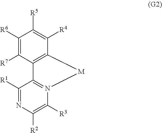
C1([R6])=C([R7])C2=C(C([R4])=C1[R5])[M]N1=C2C([R1])=NC([R2])=C1[R3]
